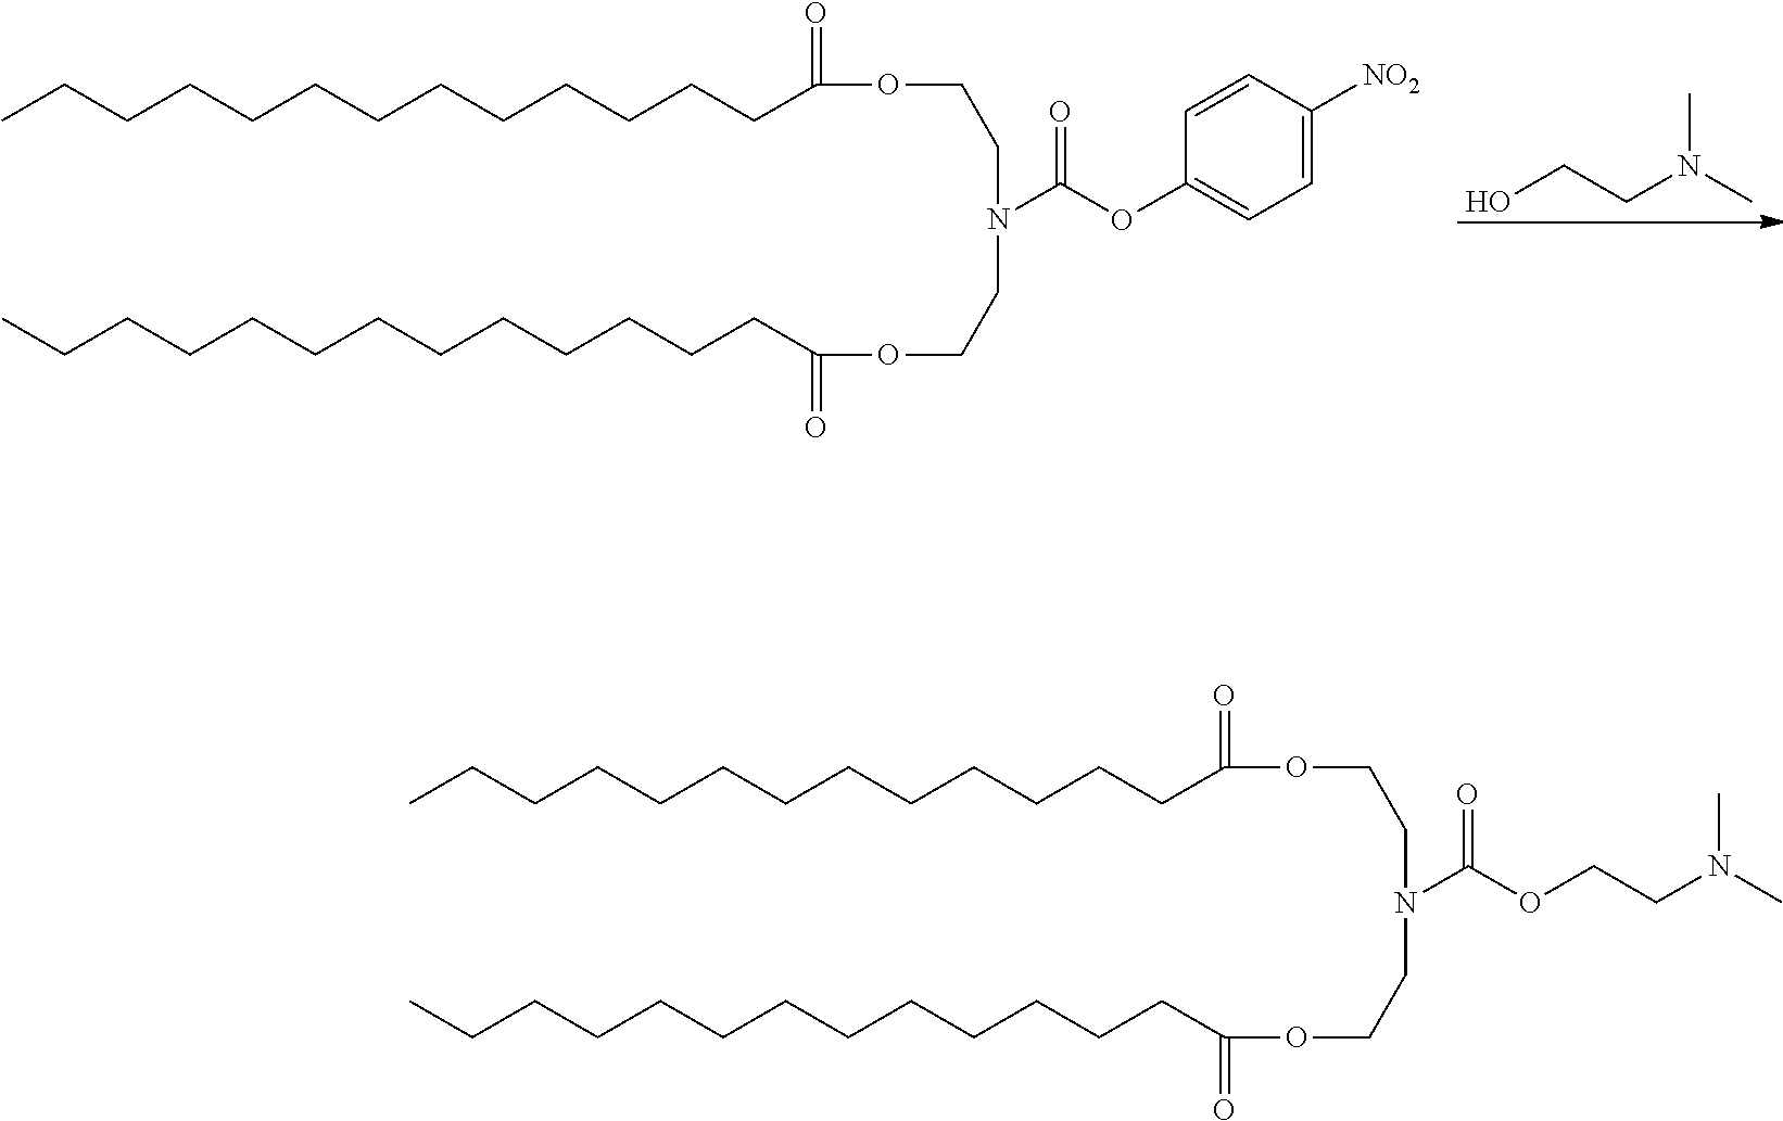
CCCCCCCCCCCCCC(OCCN(CCOC(CCCCCCCCCCCCC)=O)C(OC1=CC=C([NO2])C=C1)=O)=O.OCCN(C)C.CCCCCCCCCCCCCC(OCCN(CCOC(CCCCCCCCCCCCC)=O)C(OCCN(C)C)=O)=O
